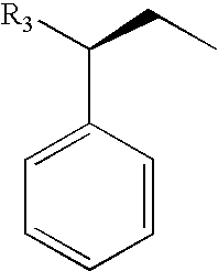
C1=CC=CC(C([R3])CC)=C1
